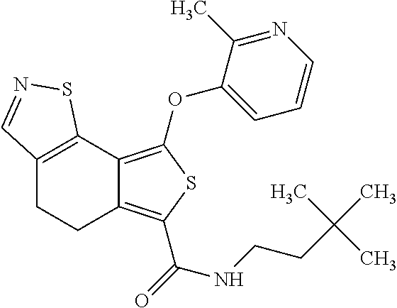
C12=C(C3=C(OC4=CC=CN=C4C)SC(C(=O)NCCC(C)(C)C)=C3CC1)SN=C2
